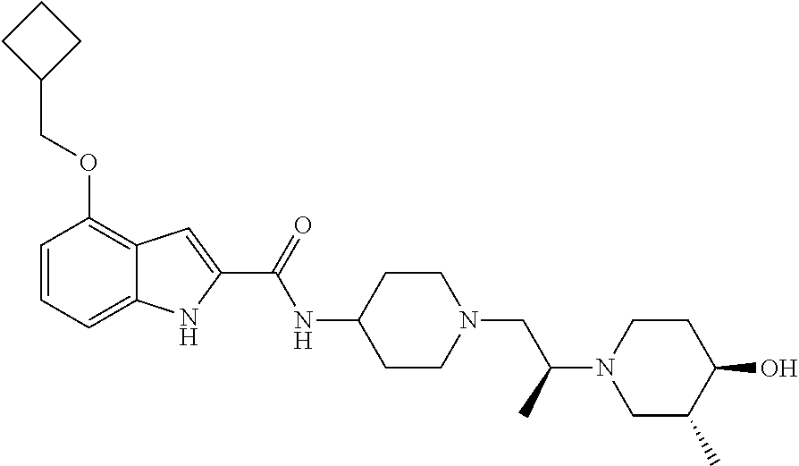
C1=CC=C2C(=C1OCC1CCC1)C=C(C(NC1CCN(CC(N3CC(C)C(O)CC3)C)CC1)=O)N2
